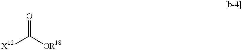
[X12]C([OR18])=O
